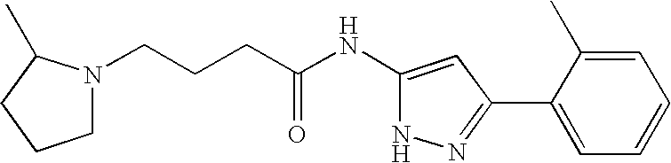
C(CCC(NC1=CC(C2=CC=CC=C2C)=NN1)=O)N1CCCC1C
